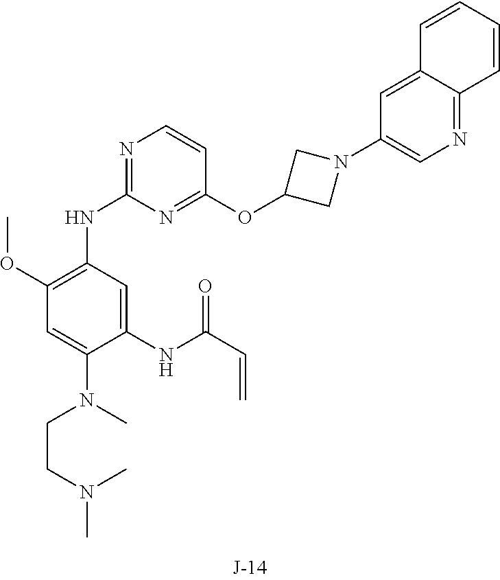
N1=C(NC2=C(OC)C=C(N(CCN(C)C)C)C(NC(C=C)=O)=C2)N=C(OC2CN(C3=CN=C4C(=C3)C=CC=C4)C2)C=C1
